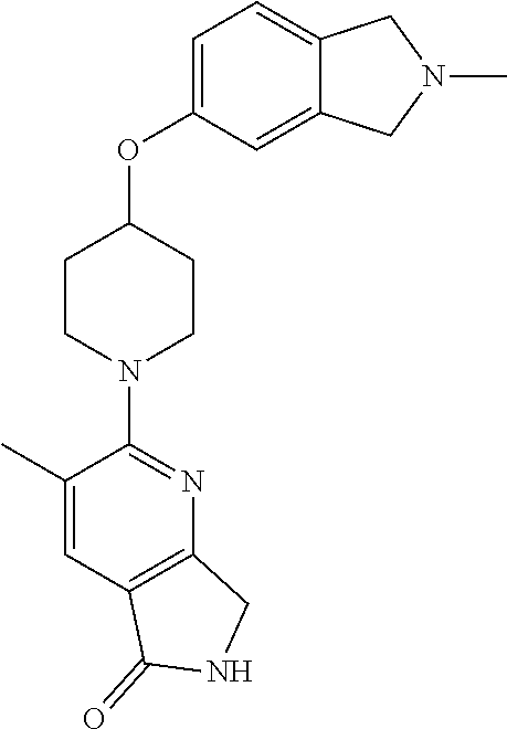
C1CN(C2=NC3=C(C=C2C)C(=O)NC3)CCC1OC1=CC=C2C(=C1)CN(C)C2
